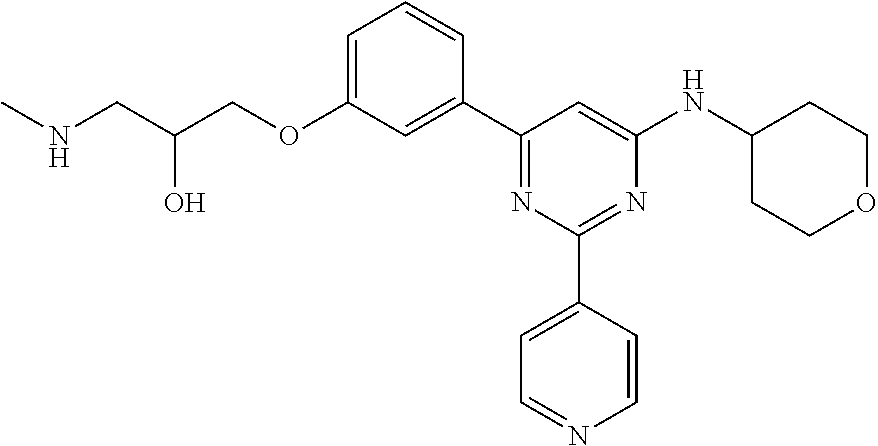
C1=C(OCC(CNC)O)C=C(C2=NC(C3=CC=NC=C3)=NC(NC3CCOCC3)=C2)C=C1
